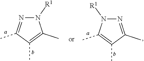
N1=C(C)C(C)=C(C)N1[R1].N1([R1])C(C)=C(C)C(C)=N1
